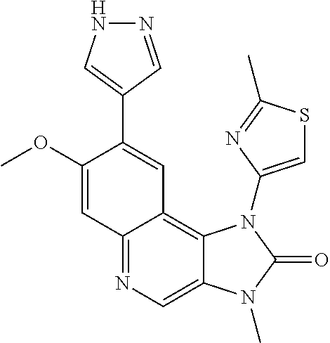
C12=NC=C3C(=C1C=C(C1=CNN=C1)C(OC)=C2)N(C1=CSC(C)=N1)C(=O)N3C
